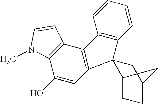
C1=CC=CC2=C1C1(C3=C2C2=C(C(O)=C3)N(C)C=C2)C2CCC(C1)C2
